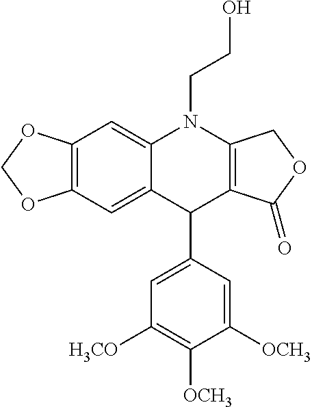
C12=C(C=C3C(=C1)N(CCO)C1=C(C3C3=CC([H3CO])=C([OCH3])C([OCH3])=C3)C(=O)OC1)OCO2
